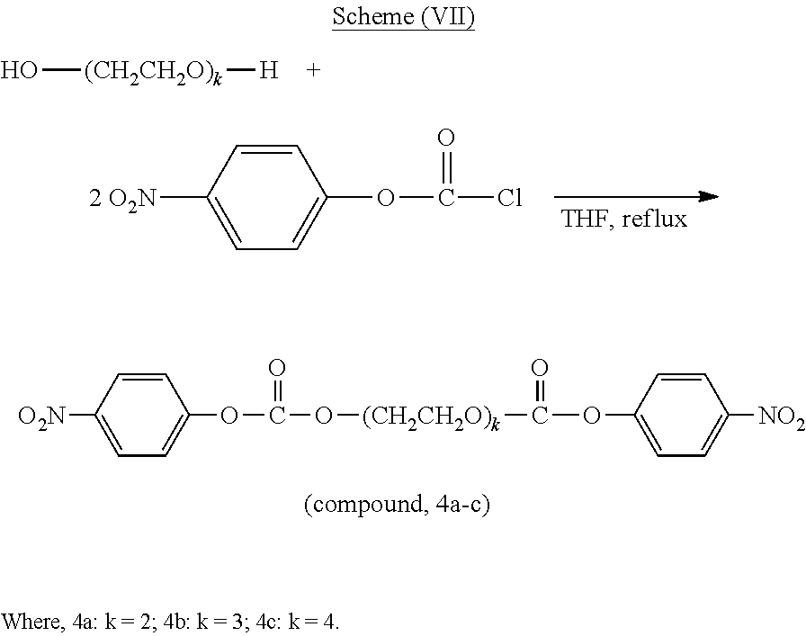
O[(CH2CH2O)k][H].C1=C([2 O2N])C=CC(OC(Cl)=O)=C1.C1=C([O2N])C=CC(OC(O[(CH2CH2O)k]C(OC2=CC=C([NO2])C=C2)=O)=O)=C1
